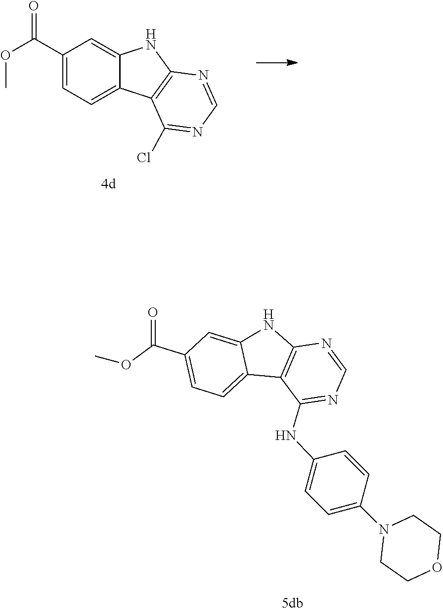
C12=C(NC3=CC(C(=O)OC)=CC=C13)N=CN=C2NC1=CC=C(N2CCOCC2)C=C1.C1(C(OC)=O)=CC=C2C(=C1)NC1=C2C(Cl)=NC=N1
